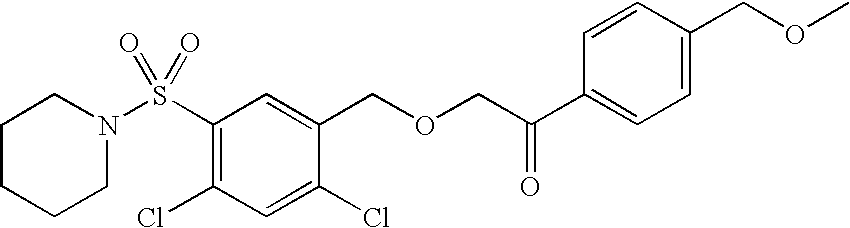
C1CCCN(S(C2=C(Cl)C=C(Cl)C(COCC(C3=CC=C(COC)C=C3)=O)=C2)(=O)=O)C1
